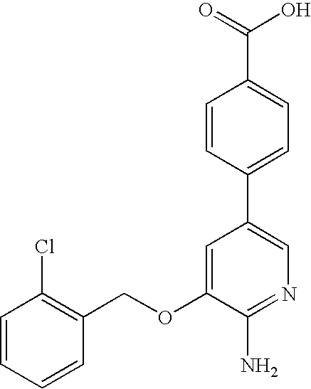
C1=CC=CC(COC2=CC(C3=CC=C(C(=O)O)C=C3)=CN=C2N)=C1Cl
